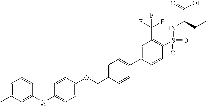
C1(NC2=CC(C)=CC=C2)=CC=C(OCC2=CC=C(C3=CC(C(F)(F)F)=C(S(=O)(=O)NC(C(=O)O)C(C)C)C=C3)C=C2)C=C1
